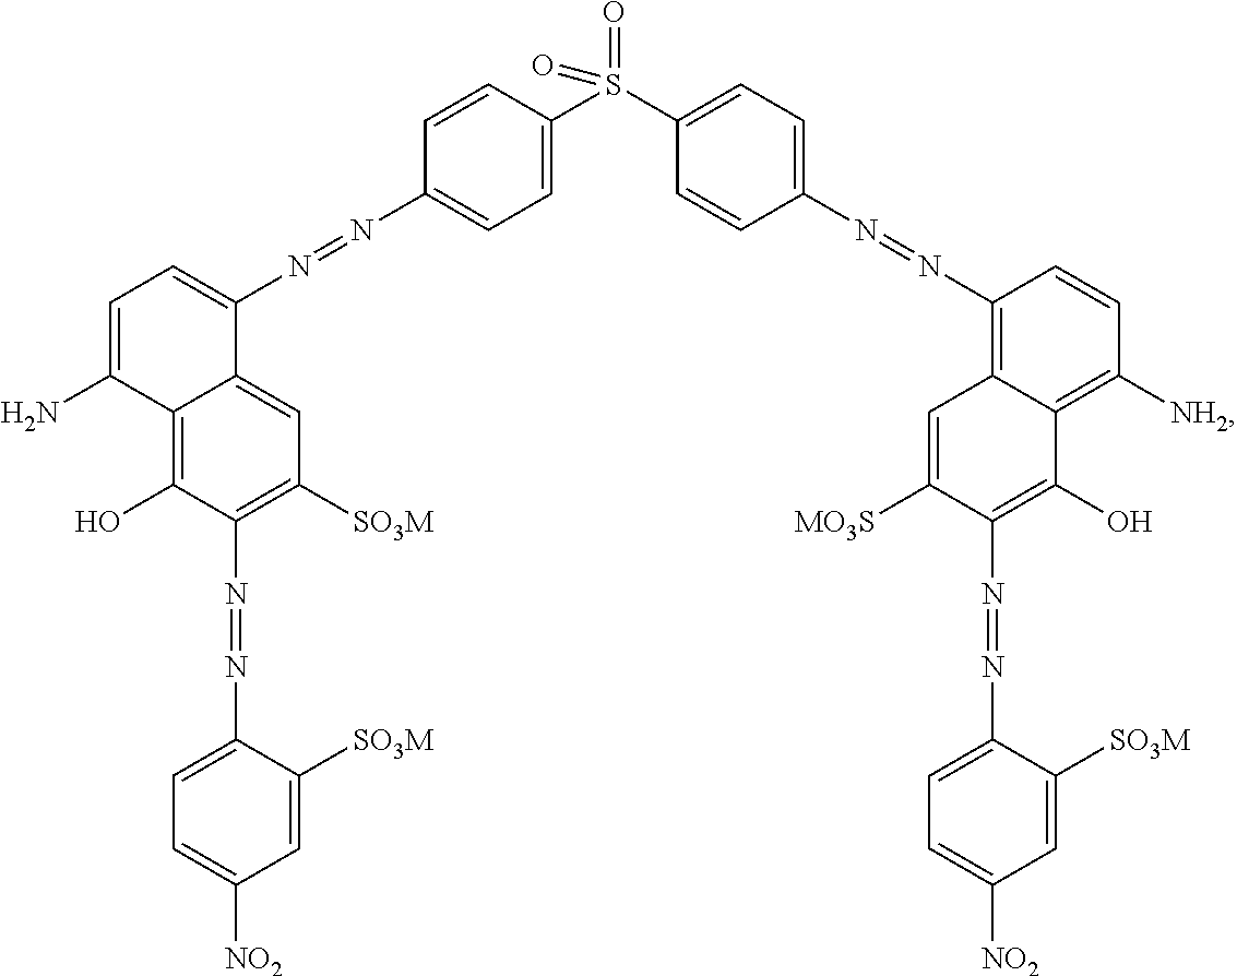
C1=CC(S(C2=CC=C(N=NC3=C4C(=C([NH2])C=C3)C(O)=C(N=NC3=CC=C([NO2])C=C3[SO3M])C([MO3S])=C4)C=C2)(=O)=O)=CC=C1N=NC1=CC=C(N)C2=C(O)C(N=NC3=CC=C([NO2])C=C3[SO3M])=C([SO3M])C=C12
